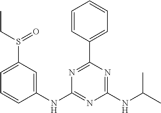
C1(NC2=CC(S(CC)=O)=CC=C2)=NC(NC(C)C)=NC(C2=CC=CC=C2)=N1
